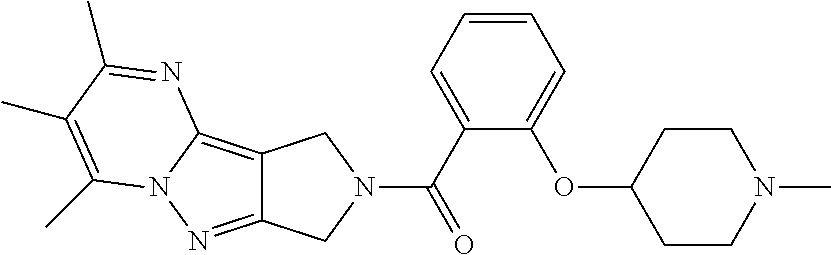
C12=C3N(N=C1CN(C(=O)C1=CC=CC=C1OC1CCN(C)CC1)C2)C(C)=C(C)C(C)=N3
